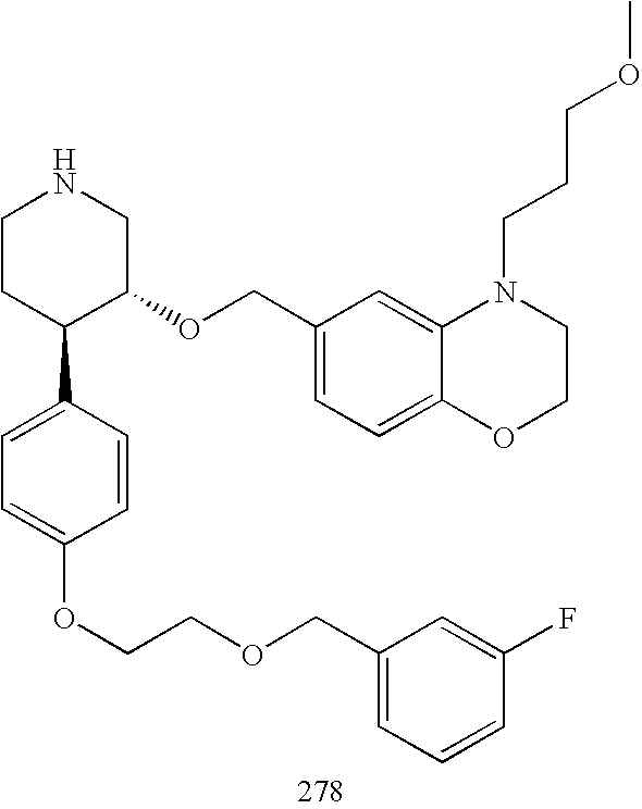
C1CC(C2=CC=C(OCCOCC3=CC=CC(F)=C3)C=C2)C(OCC2=CC=C3C(=C2)N(CCCOC)CCO3)CN1
